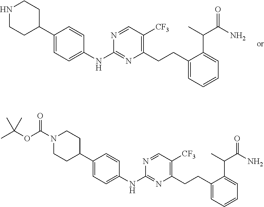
N1CCC(C2=CC=C(NC3=NC(CCC4=CC=CC=C4C(C)C(N)=O)=C([CF3])C=N3)C=C2)CC1.C1CC(C2=CC=C(NC3=NC(CCC4=CC=CC=C4C(C)C(N)=O)=C([CF3])C=N3)C=C2)CCN1C(OC(C)(C)C)=O
